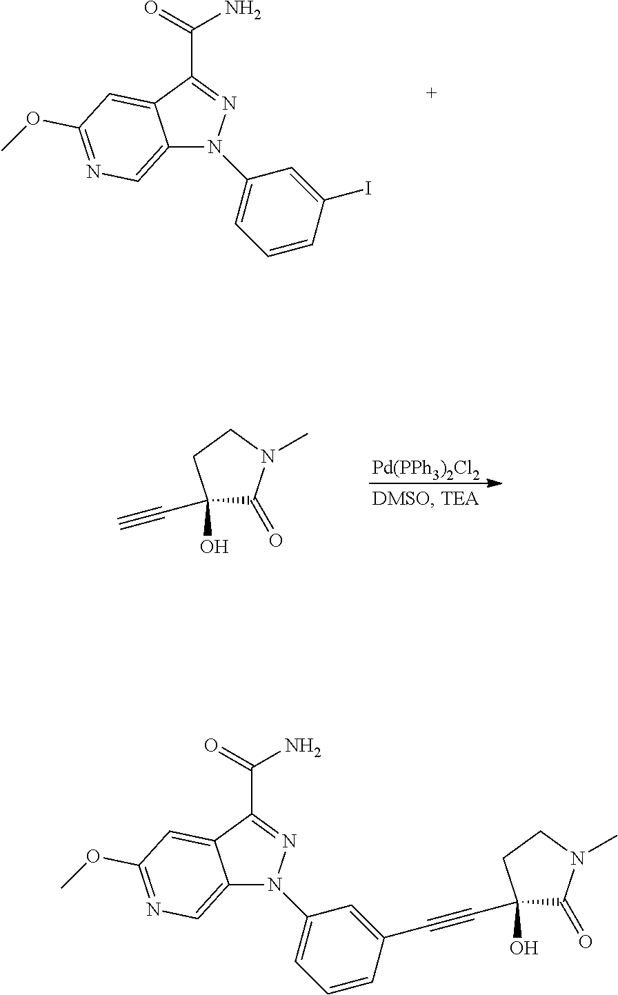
C1(C#C)(O)C(=O)N(C)CC1.[Pd(PPh3)2Cl2].C12=CN=C(OC)C=C1C(C(N)=O)=NN2C1=CC=CC(I)=C1.C12=CN=C(OC)C=C1C(C(N)=O)=NN2C1=CC=CC(C#CC2(O)C(=O)N(C)CC2)=C1
